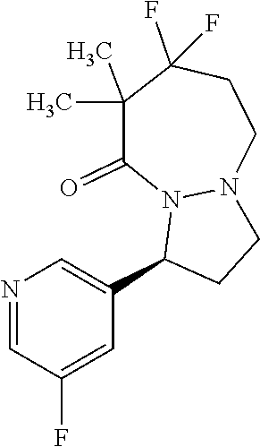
N1=CC(F)=CC(C2CCN3N2C(=O)C(C)(C)C(F)(F)CC3)=C1
